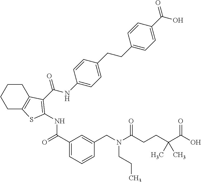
C1(C(=O)NC2=C(C(=O)NC3=CC=C(CCC4=CC=C(C(=O)O)C=C4)C=C3)C3=C(CCCC3)S2)=CC=CC(CN(C(CCC(C(=O)O)(C)C)=O)CCC)=C1
